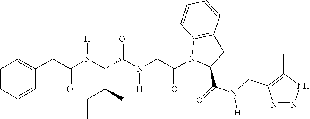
C1=CC=CC(CC(N(C(C(C)CC)C(N(CC(N2C(C(N([H])CC3=C(C)NN=N3)=O)CC3=C2C=CC=C3)=O)[H])=O)[H])=O)=C1
